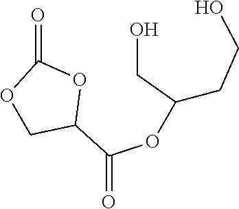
O1CC(C(OC(CCO)CO)=O)OC1=O
